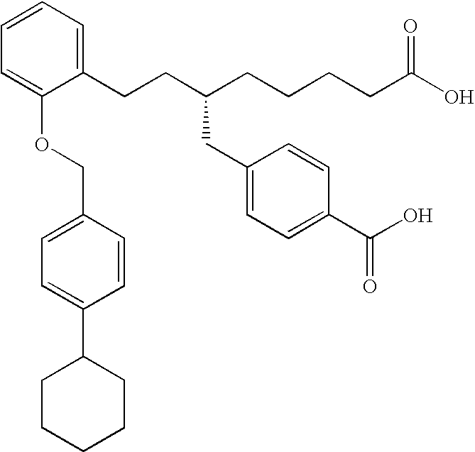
C1(CCC(CCCCC(O)=O)CC2=CC=C(C(O)=O)C=C2)=CC=CC=C1OCC1=CC=C(C2CCCCC2)C=C1
